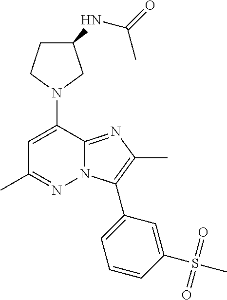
N1(C2=CC(C)=NN3C2=NC(C)=C3C2=CC=CC(S(C)(=O)=O)=C2)CC(NC(=O)C)CC1
